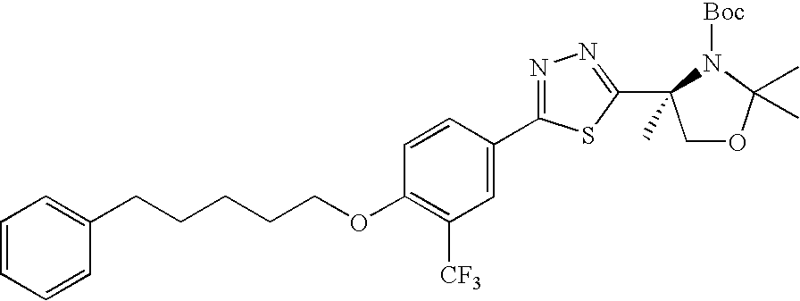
C1=CC=CC(CCCCCOC2=C([CF3])C=C(C3=NN=C(C4(C)COC(C)(C)N4[Boc])S3)C=C2)=C1
